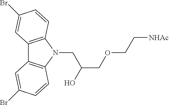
C12=C(N(CC(O)COCC[NHAc])C3=C1C=C(Br)C=C3)C=CC(Br)=C2
